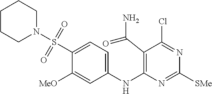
C1(S(=O)(=O)N2CCCCC2)=CC=C(NC2=C(C(N)=O)C(Cl)=NC([SMe])=N2)C=C1[MeO]
